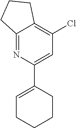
C1=C(C2=CC(Cl)=C3C(=N2)CCC3)CCCC1
